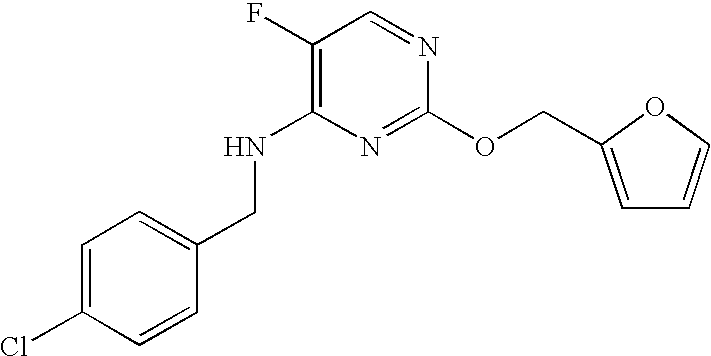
C1=C(Cl)C=CC(CNC2=C(F)C=NC(OCC3=CC=CO3)=N2)=C1
